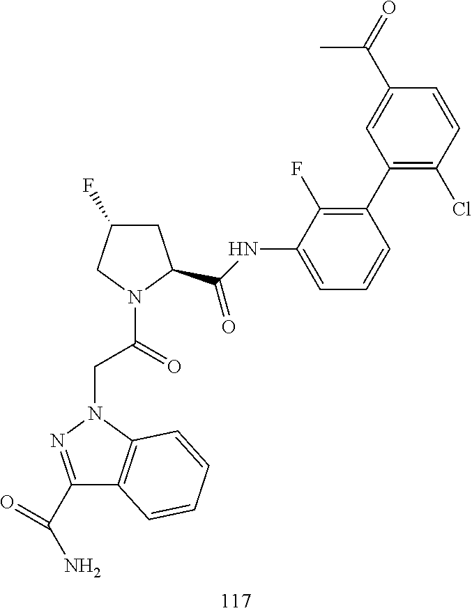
C1C(F)CN(C(=O)CN2N=C(C(N)=O)C3=C2C=CC=C3)C1C(=O)NC1=CC=CC(C2=C(Cl)C=CC(C(C)=O)=C2)=C1F
